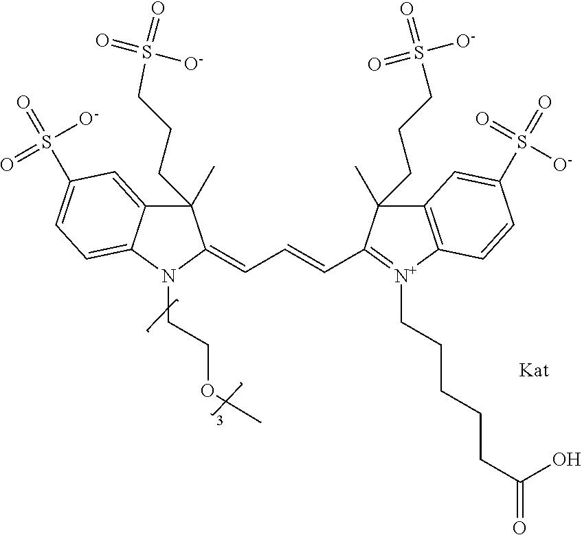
C1(C)(CCCS(=O)([O-])=O)C2=CC(S(=O)([O-])=O)=CC=C2N(CCOC)C1=CC=CC1=[N+](CCCCCC(=O)O)C2=C(C1(C)CCCS(=O)([O-])=O)C=C(S([O-])(=O)=O)C=C2
